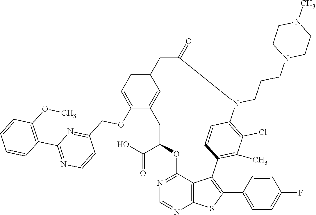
C1C(C(O)=O)OC2=NC=NC3=C2C(=C(C2=CC=C(F)C=C2)S3)C2=C(C)C(Cl)=C(C=C2)N(CCCN2CCN(C)CC2)C(=O)CC2=CC=C(OCC3=NC(C4=C(OC)C=CC=C4)=NC=C3)C1=C2
